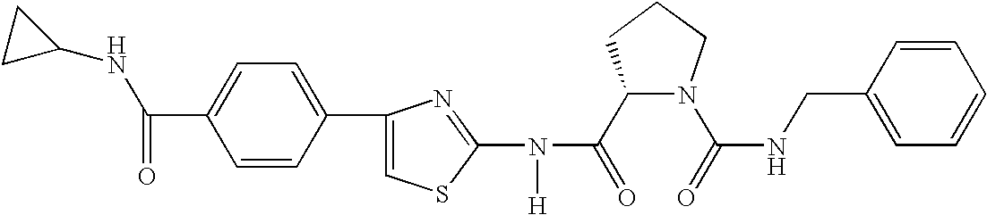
C1(C(=O)N(C2=NC(C3=CC=C(C(=O)NC4CC4)C=C3)=CS2)[H])N(C(=O)NCC2=CC=CC=C2)CCC1
